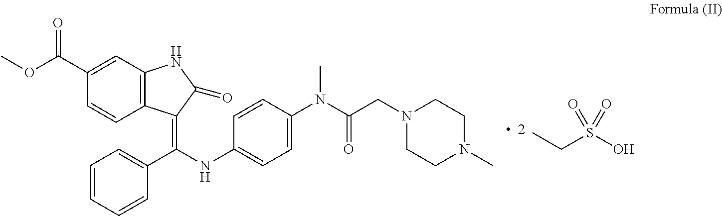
C12=C(C=C(C(OC)=O)C=C1)NC(=O)C2=C(NC1=CC=C(N(C(CN2CCN(C)CC2)=O)C)C=C1)C1=CC=CC=C1.CCS(O)(=O)=O
